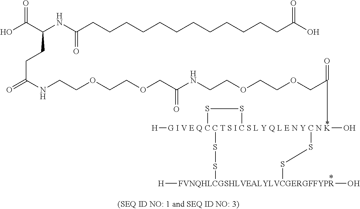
[G I V E Q C C T S I C S L Y Q L E N Y C N K]12([H])(O)(C(COCCOCCNC(COCCOCCNC(=O)CCC(C(O)=O)NC(CCCCCCCCCCCCC(O)=O)=O)=O)=O)(SS1)SS[FVNQHLCGSHLVEALYLVCGERGFFYPR]([H])(O)SS2
